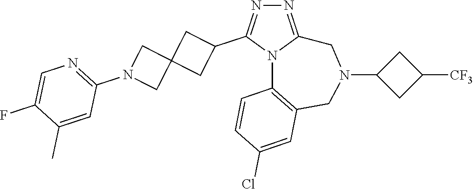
N1=C2N(C(C3CC4(C3)CN(C3=NC=C(F)C(C)=C3)C4)=N1)C1=C(CN(C3CC([CF3])C3)C2)C=C(Cl)C=C1
